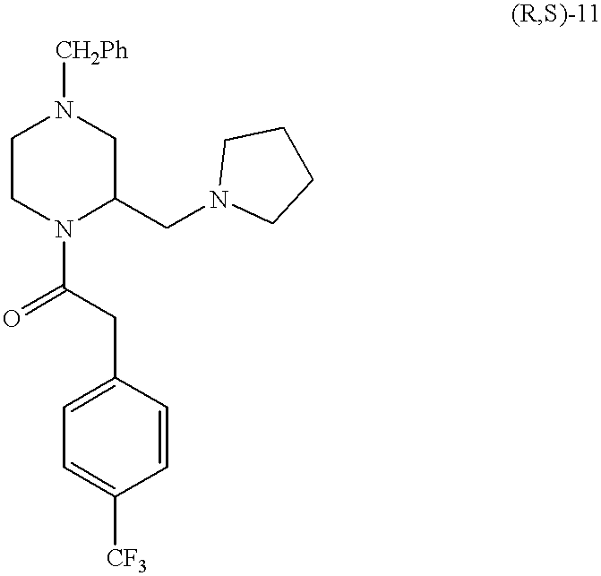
C1CN(C(=O)CC2=CC=C([CF3])C=C2)C(CN2CCCC2)CN1[CH2Ph]
